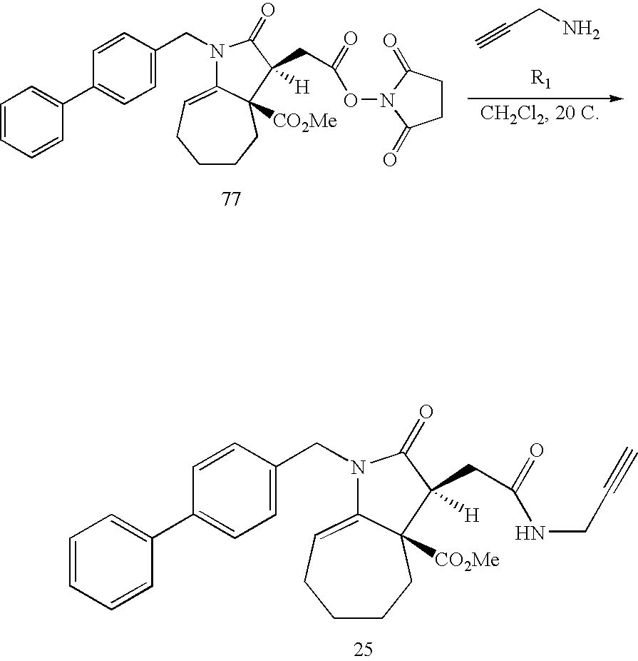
C1CCC2([CO2Me])C(=CC1)N(CC1=CC=C(C3=CC=CC=C3)C=C1)C(=O)C2(CC(NCC#C)=O)[H].C1CCC2([CO2Me])C(=CC1)N(CC1=CC=C(C3=CC=CC=C3)C=C1)C(=O)C2(CC(ON1C(=O)CCC1=O)=O)[H].C(CN)#C
